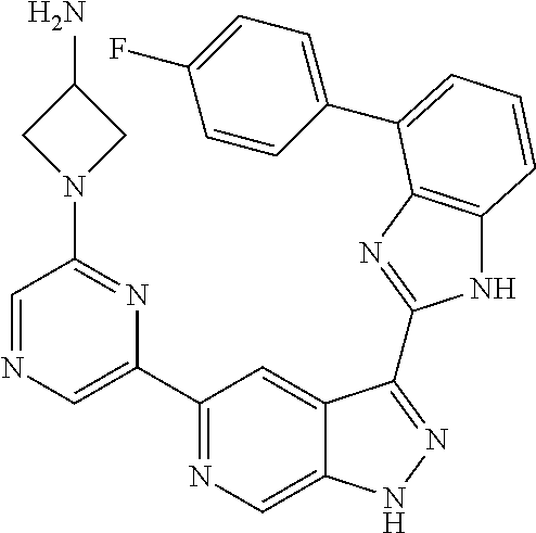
C1(C2=NC=C3C(=C2)C(C2=NC4=C(N2)C=CC=C4C2=CC=C(F)C=C2)=NN3)=CN=CC(N2CC(N)C2)=N1
